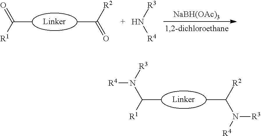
CC(N([R3])[R4])[R2].C(C)(N([R4])[R3])[R1].CC([R2])=O.C(C)([R1])=O.N([R3])[R4].[NaBH(OAc)3]
